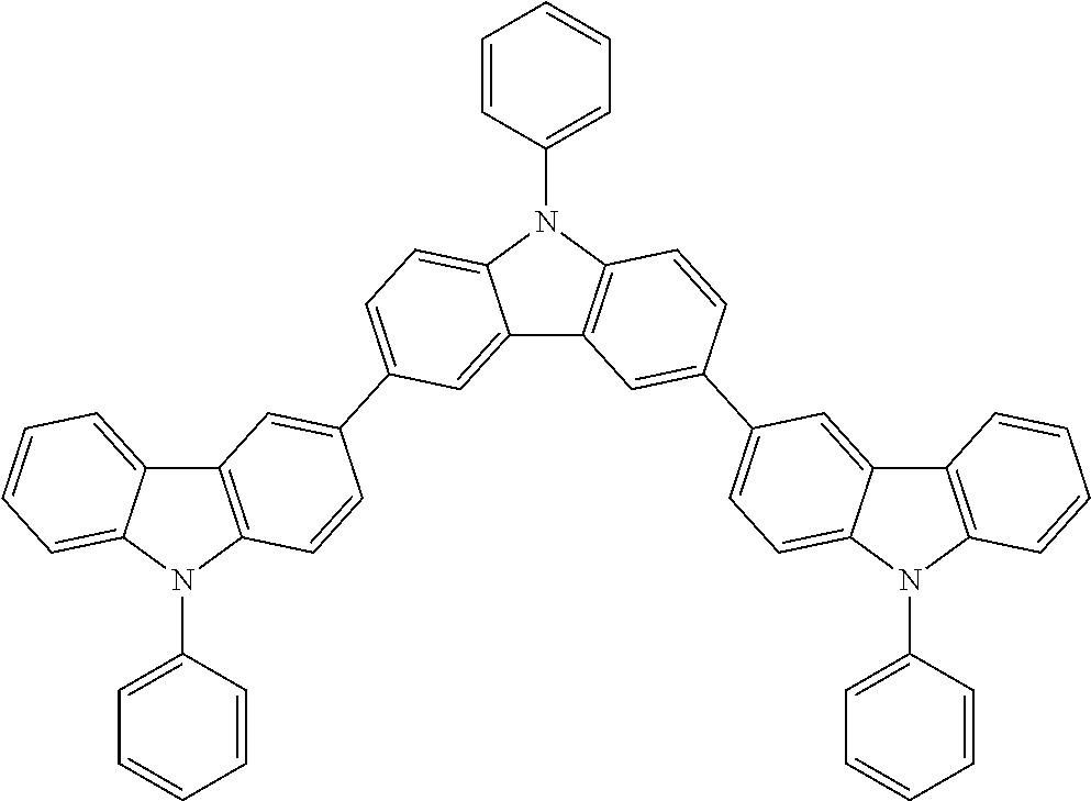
C1=CC(N2C3=CC=C(C4=CC5=C(N(C6=CC=CC=C6)C6=CC=CC=C56)C=C4)C=C3C3=C2C=CC(C2=CC=C4C(=C2)C2=C(N4C4=CC=CC=C4)C=CC=C2)=C3)=CC=C1
